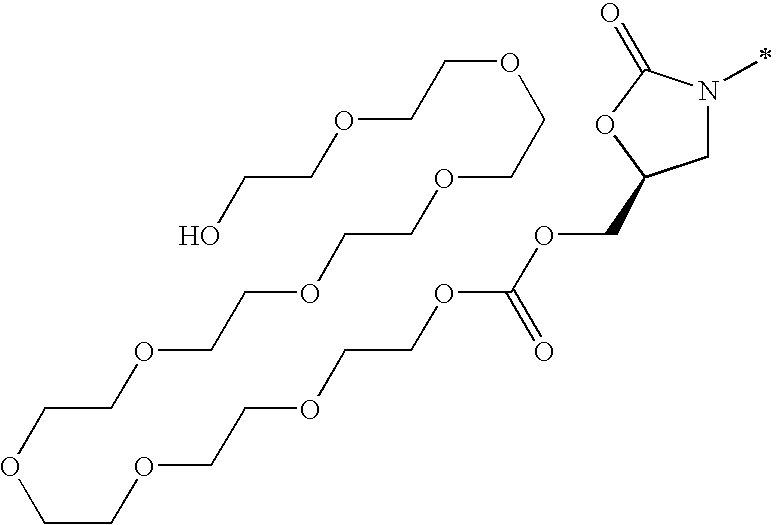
C1N(C)C(=O)OC1COC(OCCOCCOCCOCCOCCOCCOCCOCCOCCO)=O
